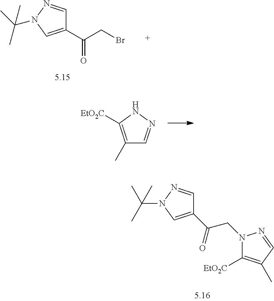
C1(C(CN2C([EtO2C])=C(C)C=N2)=O)=CN(C(C)(C)C)N=C1.C1(C(CBr)=O)=CN(C(C)(C)C)N=C1.C1(C)=C([EtO2C])NN=C1
